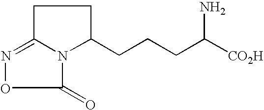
C1C2=NOC(=O)N2C(CCCC([CO2H])N)C1
